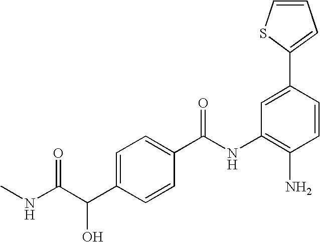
C1=C(C(C(NC)=O)O)C=CC(C(NC2=C(N)C=CC(C3=CC=CS3)=C2)=O)=C1
